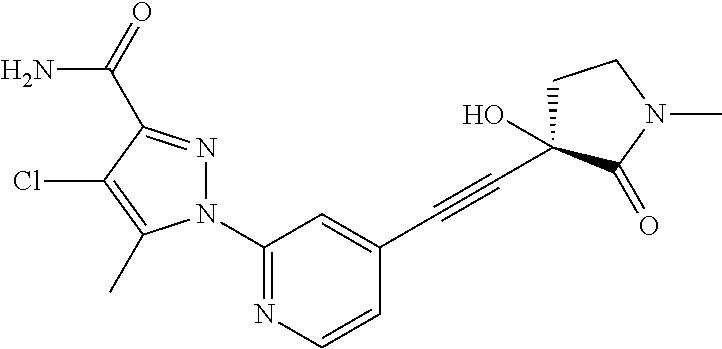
N1(C2=NC=CC(C#CC3(O)CCN(C)C3=O)=C2)N=C(C(=O)N)C(Cl)=C1C
